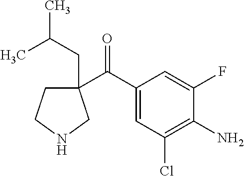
C1(C(C2=CC(Cl)=C(N)C(F)=C2)=O)(CC(C)C)CCNC1
